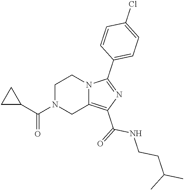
C1N(C(C2CC2)=O)CC2=C(C(=O)NCCC(C)C)N=C(C3=CC=C(Cl)C=C3)N2C1
